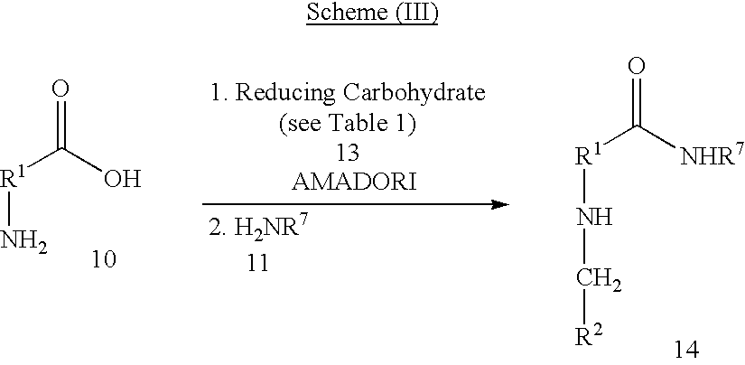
O=C(O)[R1]N.O=C([NHR7])[R1]NC[R2].[AMADORI]
